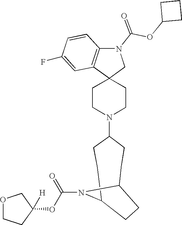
C1CN(C2CCC3N(C(OC4([H])COCC4)=O)C(CC2)CC3)CCC12CN(C(=O)OC1CCC1)C1=C2C=C(F)C=C1
